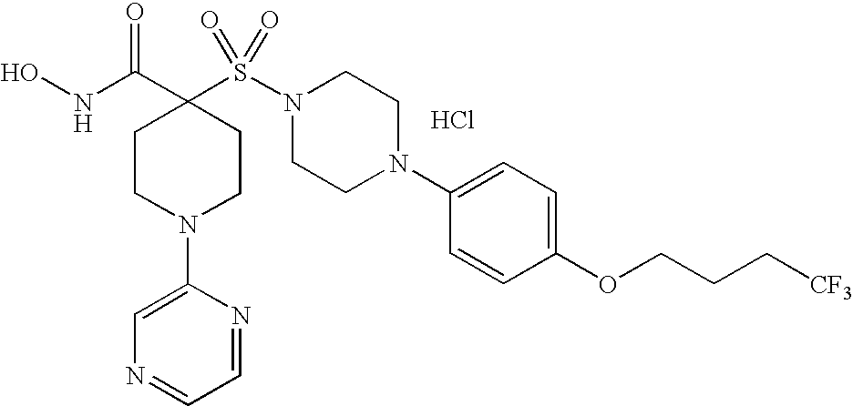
ONC(C1(S(N2CCN(C3=CC=C(OCCC[CF3])C=C3)CC2)(=O)=O)CCN(C2=CN=CC=N2)CC1)=O.Cl
